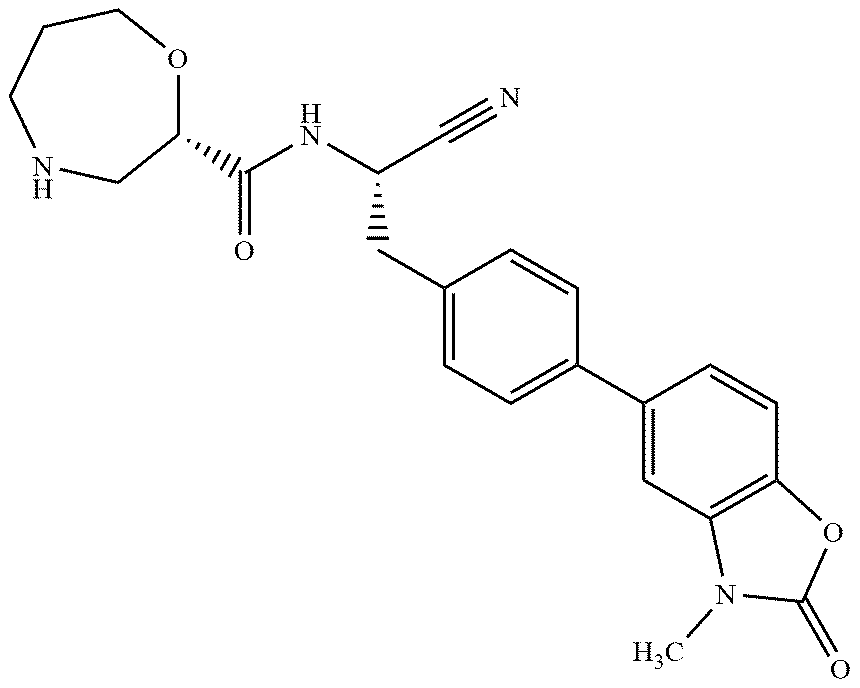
N(C(C#N)CC1=CC=C(C2=CC3=C(C=C2)OC(=O)N3C)C=C1)C(=O)C1OCCC[N     H]C1
